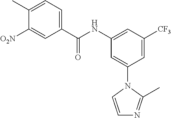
C1=C([CF3])C=C(NC(C2=CC=C(C)C([O2N])=C2)=O)C=C1N1C=CN=C1C
